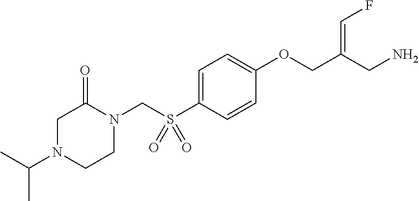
C1=C(S(CN2C(=O)CN(C(C)C)CC2)(=O)=O)C=CC(OCC(CN)=CF)=C1
